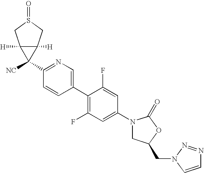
C1(N2CC(CN3N=NC=C3)OC2=O)=CC(F)=C(C2=CN=C(C3([NC])C4([H])C3([H])CS(=O)C4)C=C2)C(F)=C1
